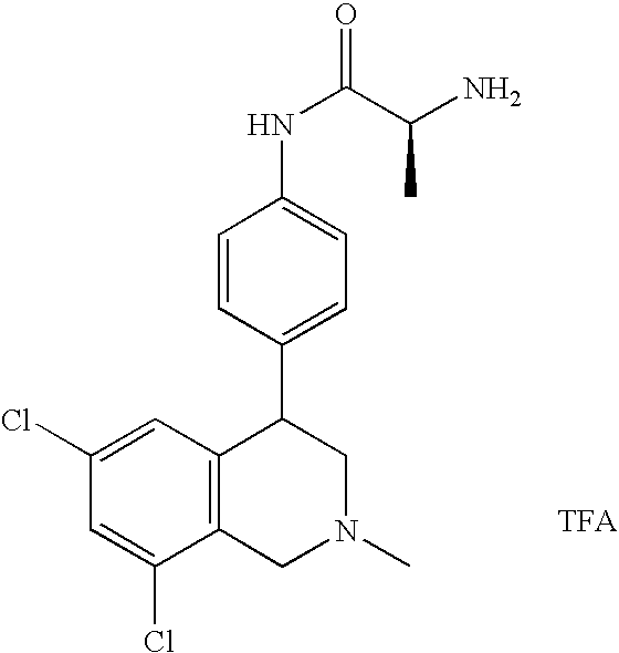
C1(Cl)=CC(Cl)=CC2=C1CN(C)CC2C1=CC=C(NC(C(N)C)=O)C=C1.[TFA]
